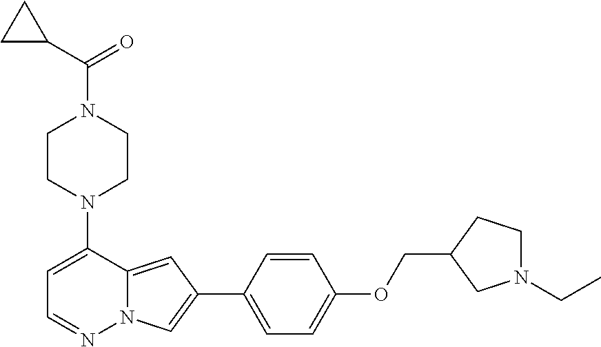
N1(C2=CC=NN3C2=CC(C2=CC=C(OCC4CN(CC)CC4)C=C2)=C3)CCN(C(C2CC2)=O)CC1
